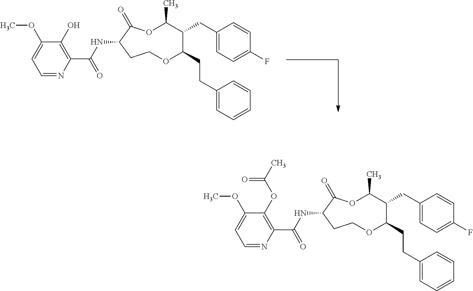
O1C(CCC2=CC=CC=C2)C(CC2=CC=C(F)C=C2)C(C)OC(=O)C(NC(C2=C(O)C(OC)=CC=N2)=O)CC1.O1C(CCC2=CC=CC=C2)C(CC2=CC=C(F)C=C2)C(C)OC(=O)C(NC(C2=C(OC(C)=O)C(OC)=CC=N2)=O)CC1
